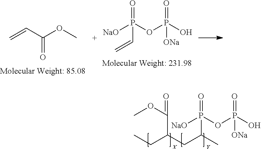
[NaO]P(OP(O)(=O)[ONa])(=O)C(CC(CC)C(OC)=O)C.[NaO]P(OP(O)(=O)[ONa])(=O)C=C.C=CC(OC)=O
